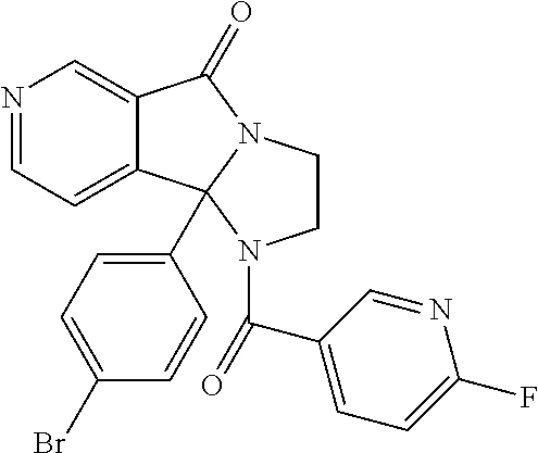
C1=NC=C2C(=C1)C1(C3=CC=C(Br)C=C3)N(C2=O)CCN1C(C1=CC=C(F)N=C1)=O
